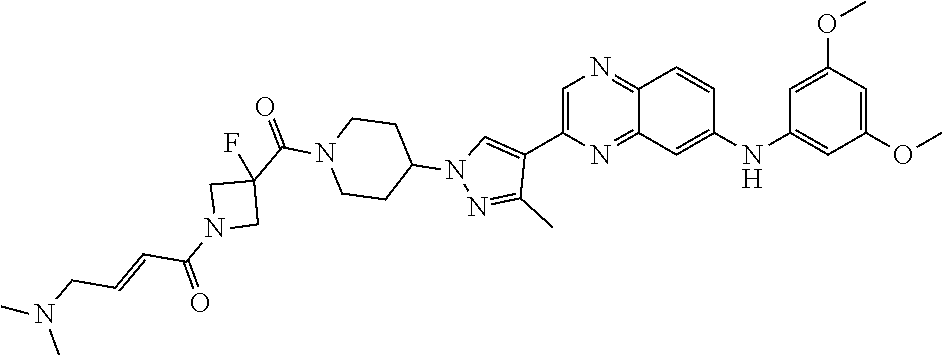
C1=C(C2=CN(C3CCN(C(C4(F)CN(C(=O)C=CCN(C)C)C4)=O)CC3)N=C2C)N=C2C(=N1)C=CC(NC1=CC(OC)=CC(OC)=C1)=C2
